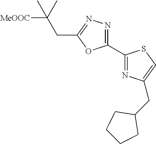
C1(C2=NC(CC3CCCC3)=CS2)=NN=C(CC([MeOOC])(C)C)O1
